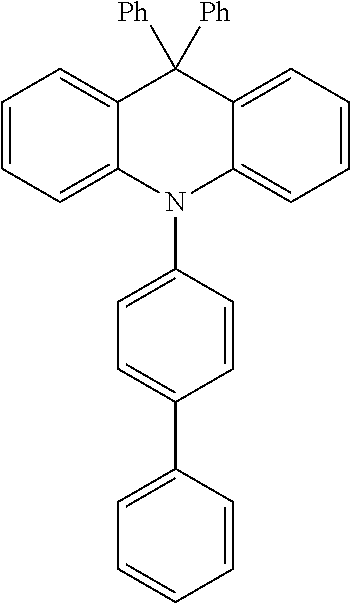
C12=CC=CC=C1N(C1=CC=C(C3=CC=CC=C3)C=C1)C1=CC=CC=C1C2([Ph])[Ph]
